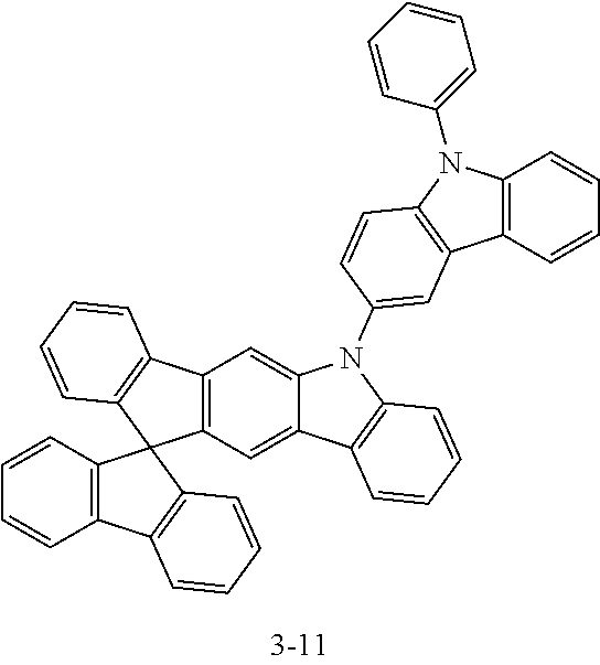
C12=C(C=C3C(=C1)N(C1=CC4=C(C=C1)N(C1=CC=CC=C1)C1=C4C=CC=C1)C1=C3C=CC=C1)C1(C3=C2C=CC=C3)C2=C(C3=C1C=CC=C3)C=CC=C2
